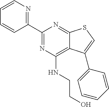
C1(C2=NC=CC=C2)=NC(NCCO)=C2C(=N1)SC=C2C1=CC=CC=C1
